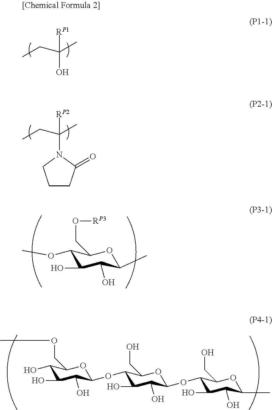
OC(CC)(C)[RP1].C1CC(=O)N(C(CC)(C)[RP2])C1.C1(OC)C(O)C(O)C(C)OC1CO[RP3].C1(O)C(O)C(O)C(OC2C(O)C(O)C(OC3C(O)C(O)C(C)OC3CO)OC2CO)OC1COC
